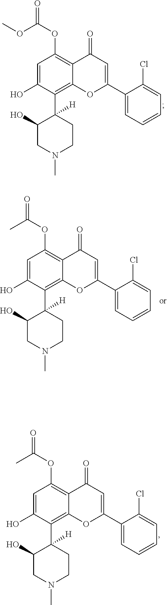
C1=C(O)C(C2([H])C(O)CN(C)CC2)=C2C(=C1OC(=O)OC)C(=O)C=C(C1=CC=CC=C1Cl)O2.C1=C(O)C(C2([H])C(O)CN(C)CC2)=C2C(=C1OC(=O)C)C(=O)C=C(C1=CC=CC=C1Cl)O2.C1=C(O)C(C2([H])C(O)CN(C)CC2)=C2C(=C1OC(=O)C)C(=O)C=C(C1=CC=CC=C1Cl)O2
